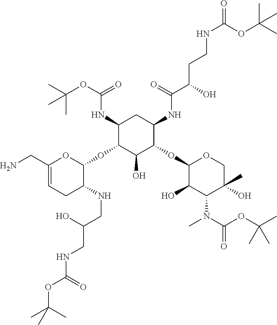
C1(NC(OC(C)(C)C)=O)C(OC2OC(CN)=CCC2NCC(CNC(=O)OC(C)(C)C)O)C(O)C(OC2C(O)C(N(C)C(=O)OC(C)(C)C)C(C)(O)CO2)C(NC(C(O)CCNC(=O)OC(C)(C)C)=O)C1
